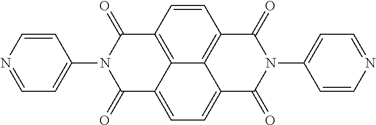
C1=CC(N2C(=O)C3=C4C(=CC=C5C4=C(C=C3)C(=O)N(C3=CC=NC=C3)C5=O)C2=O)=CC=N1
